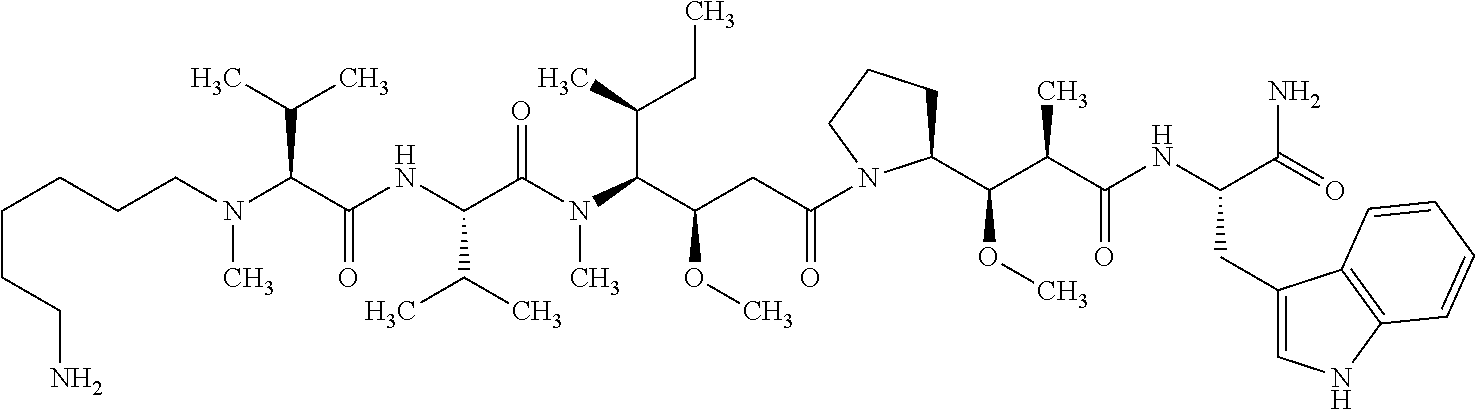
C(CCCN(C(C(NC(C(N(C(C(CC(=O)N1C(C(C(C(NC(C(=O)N)CC2=CNC3=C2C=CC=C3)=O)C)OC)CCC1)OC)C(C)CC)C)=O)C(C)C)=O)C(C)C)C)CCN
